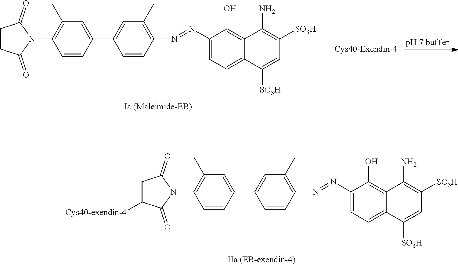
C1C([Cys40-exendin-4])C(=O)N(C2=C(C)C=C(C3=CC(C)=C(N=NC4=CC=C5C(=C4O)C(N)=C([SO3H])C=C5[SO3H])C=C3)C=C2)C1=O.C1=CC(=O)N(C2=C(C)C=C(C3=CC(C)=C(N=NC4=CC=C5C(=C4O)C(N)=C([SO3H])C=C5[SO3H])C=C3)C=C2)C1=O
